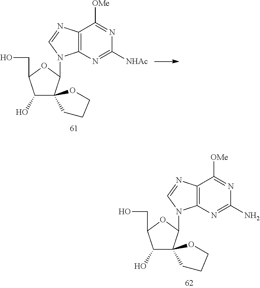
C12=C(N=C(N)N=C1[OMe])N(C1C3(C(O)C(CO)O1)OCCC3)C=N2.C12=C(N=C([NHAc])N=C1[OMe])N(C1C3(C(O)C(CO)O1)CCCO3)C=N2
